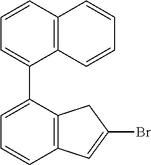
C1=CC2=C(C(C3=CC=CC4=C3C=CC=C4)=C1)CC(Br)=C2
